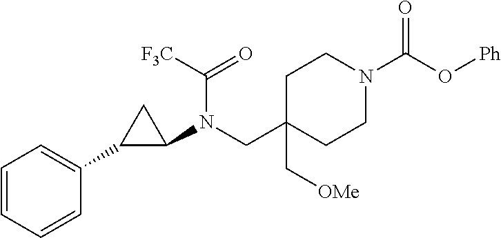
C1C(C[OMe])(CN(C2CC2C2=CC=CC=C2)C([F3C])=O)CCN(C(O[Ph])=O)C1
